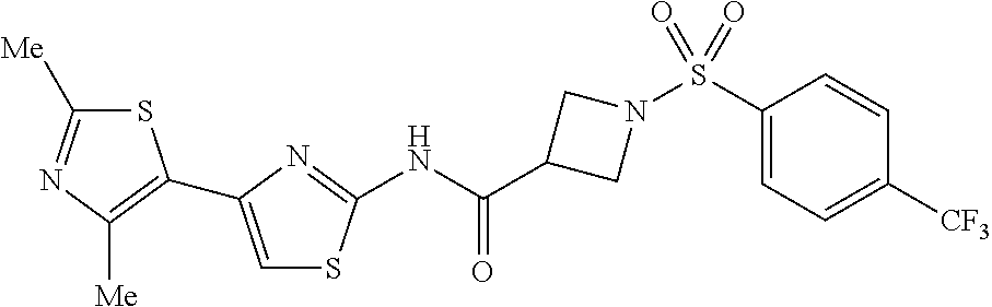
S1C([Me])=NC([Me])=C1C1=CSC(NC(C2CN(S(C3=CC=C([CF3])C=C3)(=O)=O)C2)=O)=N1
